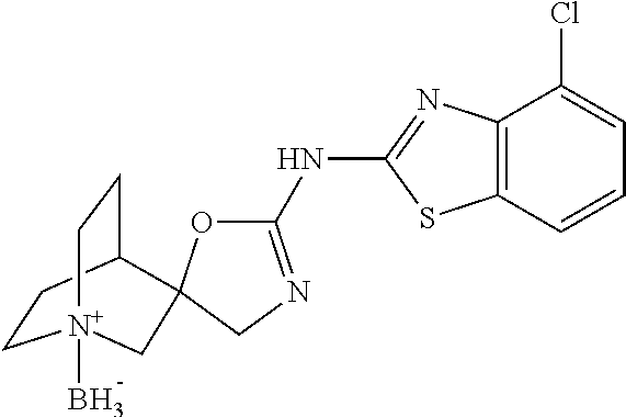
C1CC2CC[N+]1(B)CC21OC(NC2=NC3=C(S2)C=CC=C3Cl)=NC1
